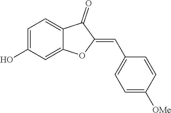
C1=C(O)C=C2C(=C1)C(=O)C(=CC1=CC=C([OMe])C=C1)O2
